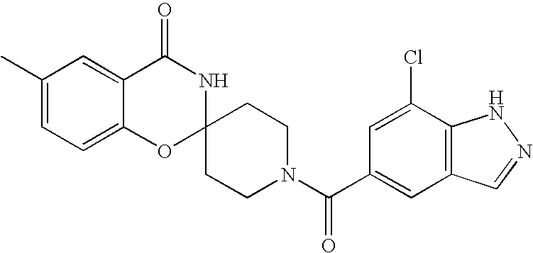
C1(C)=CC=C2C(=C1)C(=O)NC1(O2)CCN(C(C2=CC3=C(C(Cl)=C2)NN=C3)=O)CC1
